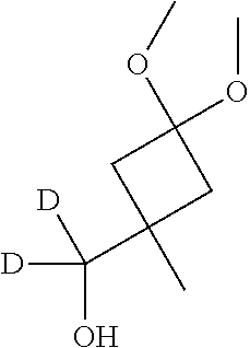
C(O)([D])(C1(C)CC(OC)(OC)C1)[D]
